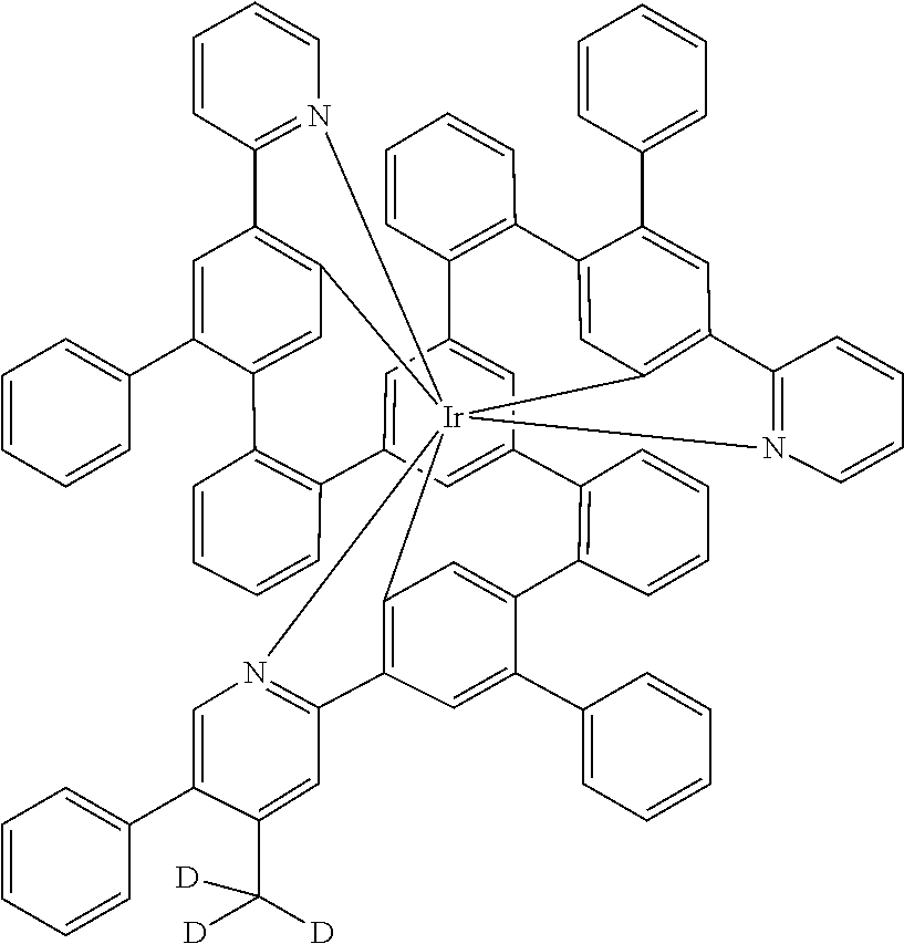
N12=C(C3=C4C=C(C5=C(C6=CC7=CC(=C6)C6=C(C=CC=C6)C6=CC8=C(C=C6C6=CC=CC=C6)C6=N(C=CC=C6)[Ir]1486N1=C(C4=C6C=C(C6=C7C=CC=C6)C(C6=CC=CC=C6)=C4)C=CC=C1)C=CC=C5)C(C1=CC=CC=C1)=C3)C=C(C([D])([D])[D])C(C1=CC=CC=C1)=C2
